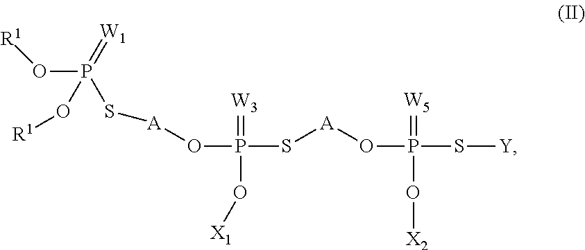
P(O[A]SP(O[R1])(=[W1])O[R1])(=[W3])(S[A]OP(=[W5])(O[X2])S[Y])O[X1]
